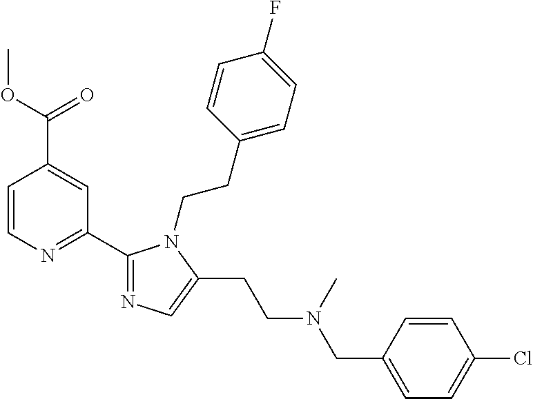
C1=CN=C(C2=NC=C(CCN(CC3=CC=C(Cl)C=C3)C)N2CCC2=CC=C(F)C=C2)C=C1C(OC)=O
